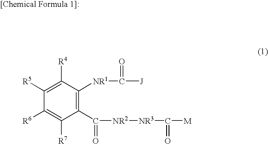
C1([R5])=C([R4])C([NR1]C([J])=O)=C(C([NR2][NR3]C([M])=O)=O)C([R7])=C1[R6]
